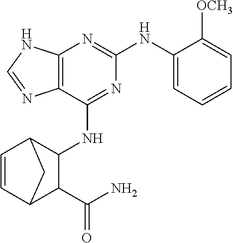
C12=C(N=C(NC3=CC=CC=C3[OCH3])N=C1NC1C3C=CC(C1C(N)=O)C3)NC=N2
